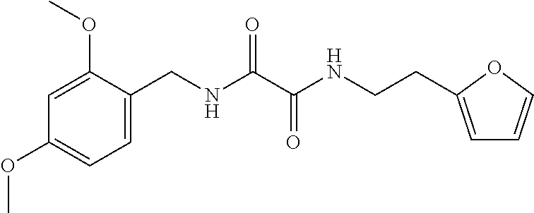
C1=C(OC)C(CNC(C(NCCC2=CC=CO2)=O)=O)=CC=C1OC
